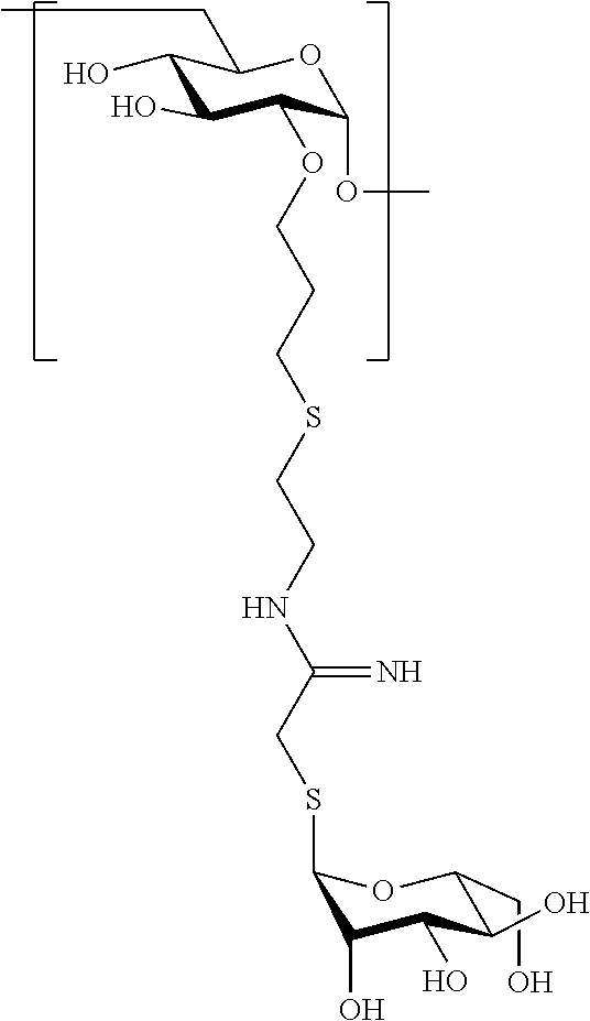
C1(O)C(O)C(OCCCSCCNC(CSC2C(O)C(O)C(O)C(CO)O2)=N)C(OC)OC1CC
